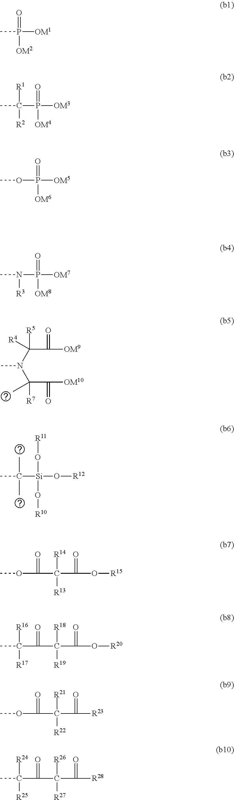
N(P(=O)([OM7])[OM8])(C)[R3].CN(C(C(=O)[OM9])([R5])[R4])C(C(=O)[OM10])([R7])C.O(P(=O)([OM5])[OM6])C.C([Si](O[R11])(O[R12])O[R10])(C)(C)C.CP(=O)([OM1])[OM2].CC([R1])(P([OM3])([OM4])=O)[R2].COC(=O)C(C(=O)O[R15])([R13])[R14].CC(C(=O)C(C(=O)O[R20])([R19])[R18])([R16])[R17].COC(=O)C(C(=O)[R23])([R22])[R21].CC(C(=O)C(C(=O)[R28])([R27])[R26])([R24])[R25]
